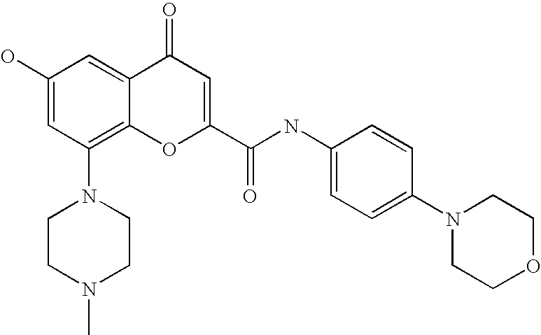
N1(C2=C3C(=CC(O)=C2)C(=O)C=C(C(NC2=CC=C(N4CCOCC4)C=C2)=O)O3)CCN(C)CC1
